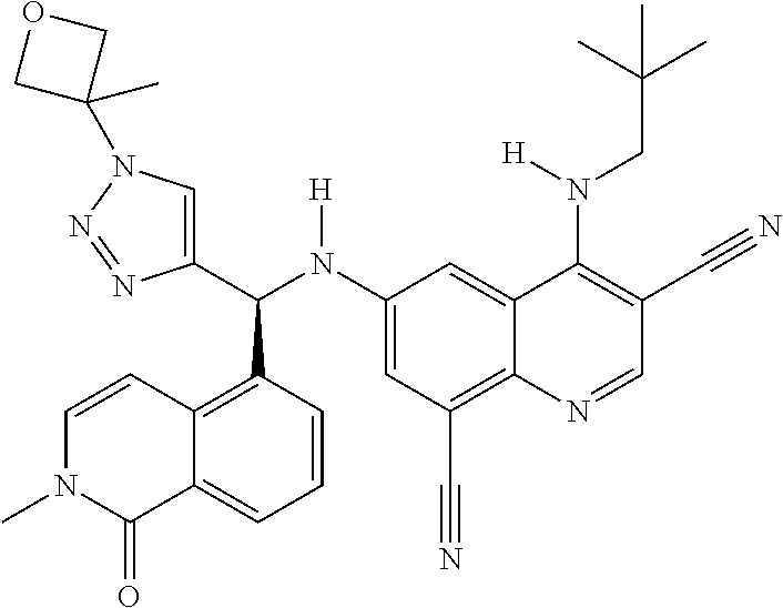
C1(N(C(C2=CN(C3(C)COC3)N=N2)C2=C3C(=CC=C2)C(=O)N(C)C=C3)[H])=CC(C#N)=C2C(=C1)C(N(CC(C)(C)C)[H])=C(C#N)C=N2
